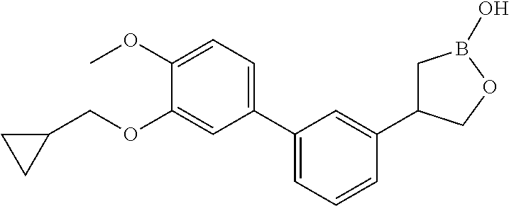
C1(C2=CC=CC(C3CB(O)OC3)=C2)=CC=C(OC)C(OCC2CC2)=C1
